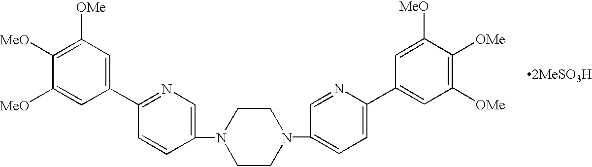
C1(C2=NC=C(N3CCN(C4=CC=C(C5=CC([OMe])=C([OMe])C([MeO])=C5)N=C4)CC3)C=C2)=CC([OMe])=C([MeO])C([MeO])=C1
